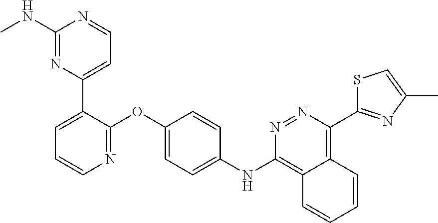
C1(NC)=NC(C2=CC=CN=C2OC2=CC=C(NC3=C4C(=C(C5=NC(C)=CS5)N=N3)C=CC=C4)C=C2)=CC=N1
